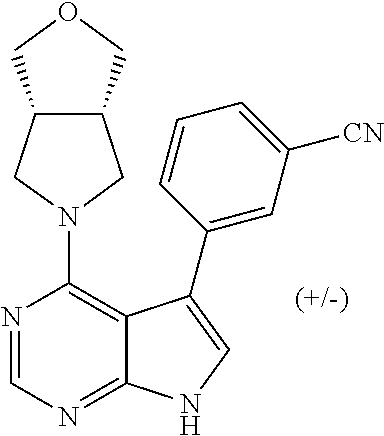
N1(C2=C3C(=NC=N2)NC=C3C2=CC([CN])=CC=C2)CC2C(C1)COC2
